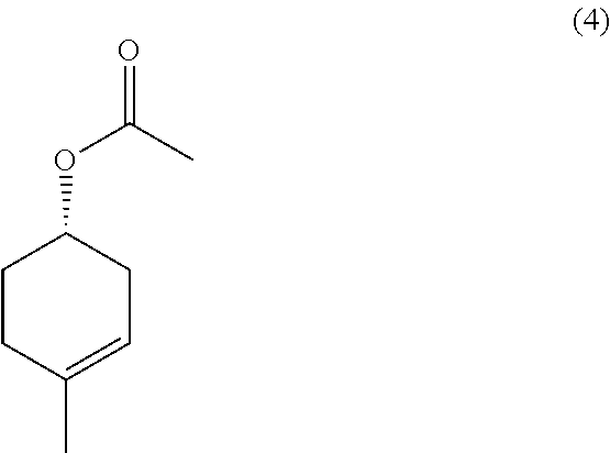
C1CC(C)=CCC1OC(=O)C
